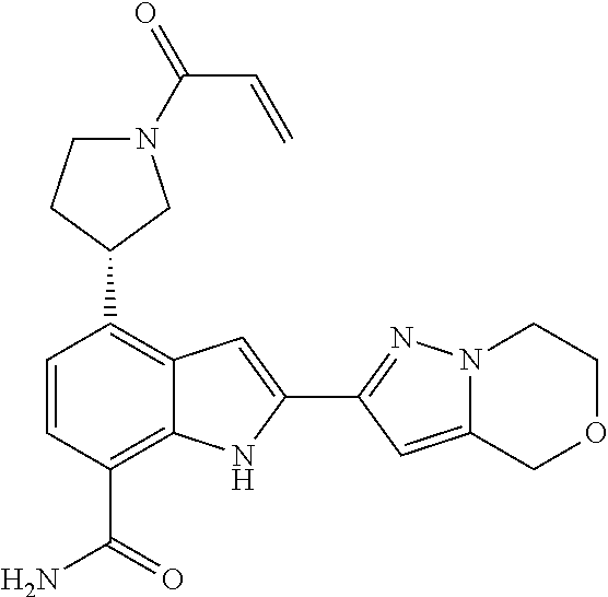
C1(C2CCN(C(=O)C=C)C2)=C2C(=C(C(N)=O)C=C1)NC(C1=NN3C(=C1)COCC3)=C2
